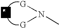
CN([G])[G].O
